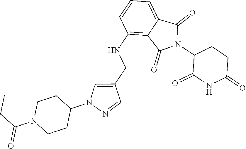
C1(NCC2=CN(C3CCN(C(CC)=O)CC3)N=C2)=C2C(=CC=C1)C(=O)N(C1C(=O)NC(=O)CC1)C2=O
